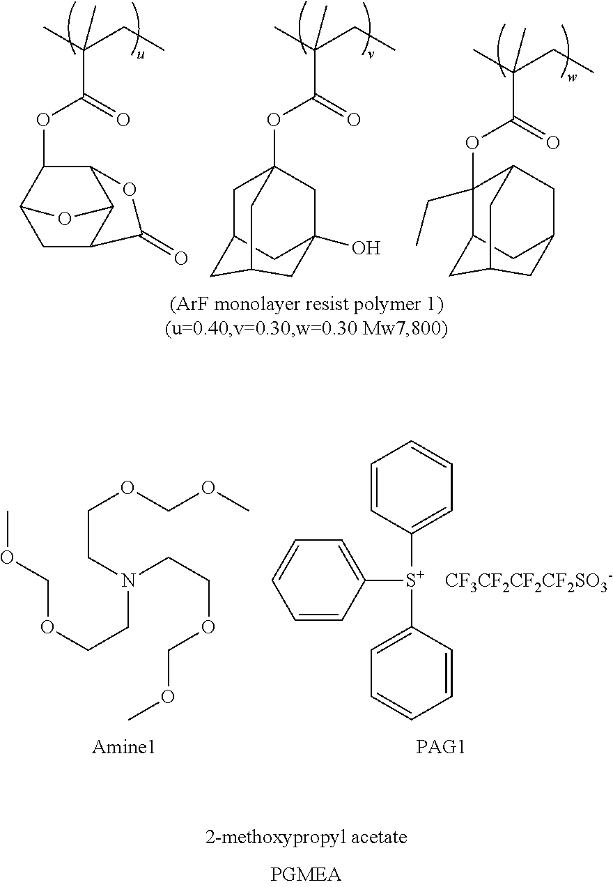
C1([S+](C2=CC=CC=C2)C2=CC=CC=C2)=CC=CC=C1.[CF3CF2CF2CF2SO3-].N(CCOCOC)(CCOCOC)CCOCOC.C1(OC(=O)C(CC)(C)C)C2C3C(CC1O3)C(=O)O2.C12(OC(=O)C(CC)(C)C)CC3CC(O)(C1)CC(C2)C3.C12CC3CC(CC(C1)C3)C2(CC)OC(=O)C(CC)(C)C
